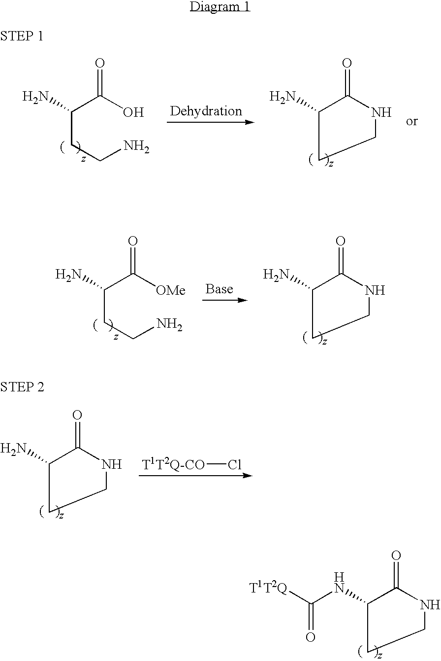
O=C([OMe])C(N)CCN.O=C1NCCC1N.O=C1NCCC1NC([T1T2Q])=O.O=C(O)C(N)CCN.O=C1NCCC1N.O=C1NCCC1N.Cl[T1T2Q-CO]
